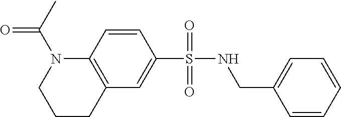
C12=C(C=C(S(NCC3=CC=CC=C3)(=O)=O)C=C1)CCCN2C(C)=O
